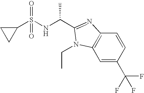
C1(S(NC(C)C2=NC3=C(C=C(C(F)(F)F)C=C3)N2CC)(=O)=O)CC1
